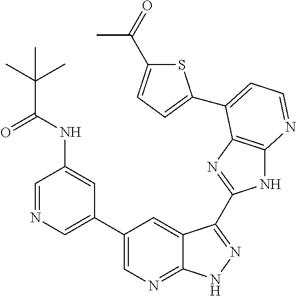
C1=NC=C(C2=CN=C3C(=C2)C(C2=NC4=C(N2)N=CC=C4C2=CC=C(C(=O)C)S2)=NN3)C=C1NC(C(C)(C)C)=O
